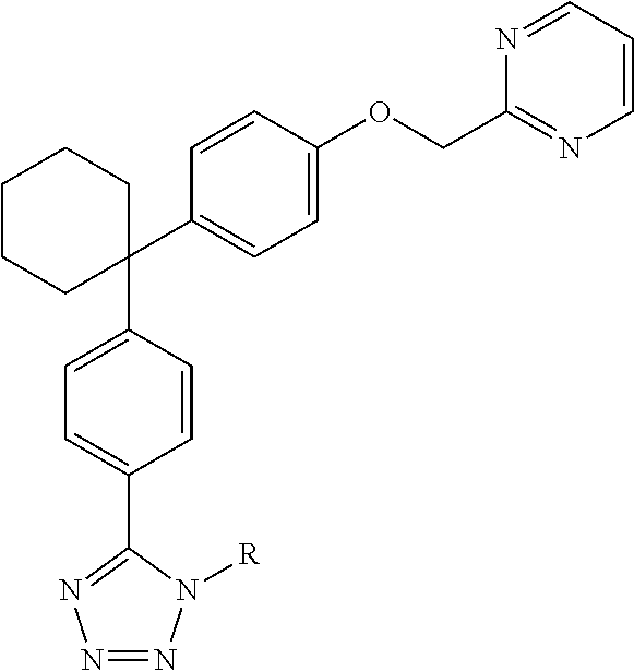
C1(C2=CC=C(OCC3=NC=CC=N3)C=C2)(C2=CC=C(C3=NN=NN3[R])C=C2)CCCCC1
